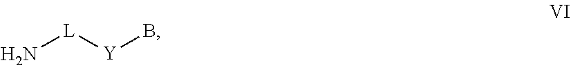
N[L][Y]B
